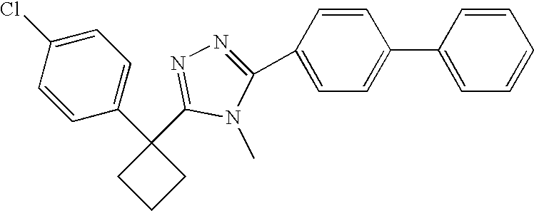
C1=C(Cl)C=CC(C2(C3=NN=C(C4=CC=C(C5=CC=CC=C5)C=C4)N3C)CCC2)=C1
